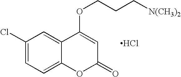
C1(Cl)=CC=C2C(=C1)C(OCCC[N(CH3)2])=CC(=O)O2.Cl
